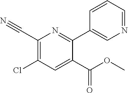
C1(C#N)=C(Cl)C=C(C(=O)OC)C(C2=CN=CC=C2)=N1
